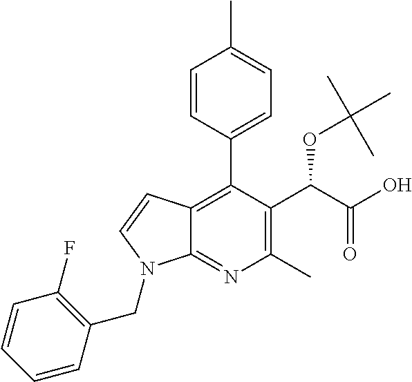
C12=C(C3=CC=C(C)C=C3)C(C(C(O)=O)OC(C)(C)C)=C(C)N=C1N(CC1=C(F)C=CC=C1)C=C2
